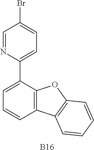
C12=C(C(C3=CC=C(Br)C=N3)=CC=C1)OC1=C2C=CC=C1.[B16]
